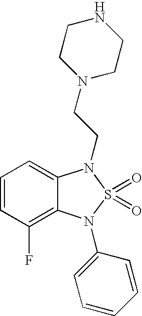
C1=CC(F)=C2C(=C1)N(CCN1CCNCC1)S(=O)(=O)N2C1=CC=CC=C1
